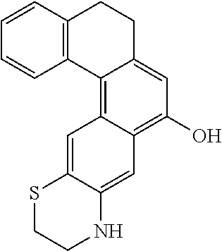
C1=CC2=C(C=C1)C1=C3C(=C(O)C=C1CC2)C=C1C(=C3)SCCN1
